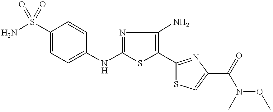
C1(NC2=CC=C(S(=O)(=O)N)C=C2)=NC(N)=C(C2=NC(C(=O)N(OC)C)=CS2)S1
